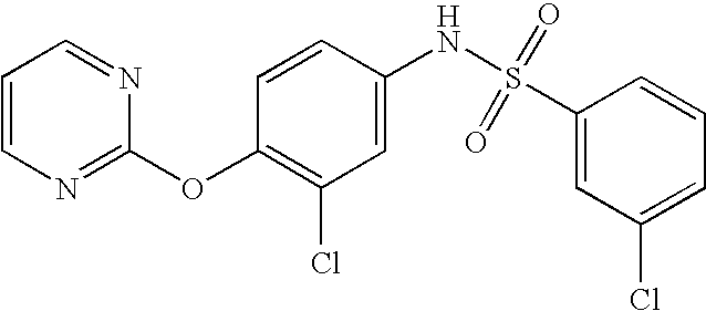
C1=CN=C(OC2=C(Cl)C=C(NS(C3=CC(Cl)=CC=C3)(=O)=O)C=C2)N=C1
